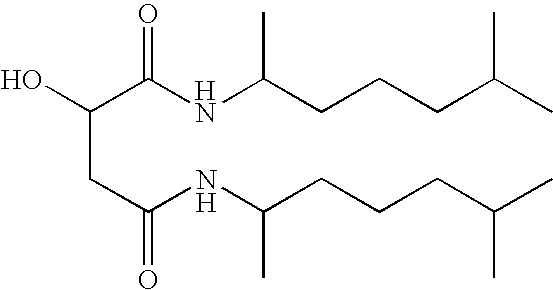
C(CC(NC(CCCC(C)C)C)=O)(C(NC(CCCC(C)C)C)=O)O
